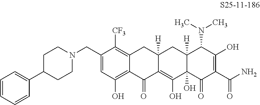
C1(CN2CCC(C3=CC=CC=C3)CC2)=CC(O)=C2C(=C1[CF3])CC1([H])C(=C(O)C3(O)C([H])(C1)C(N(C)C)C(O)=C(C(N)=O)C3=O)C2=O
